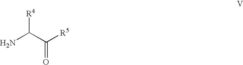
NC(C([R5])=O)[R4]
